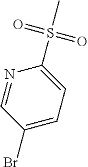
BrC1=CC=C(S(=O)(C)=O)N=C1
